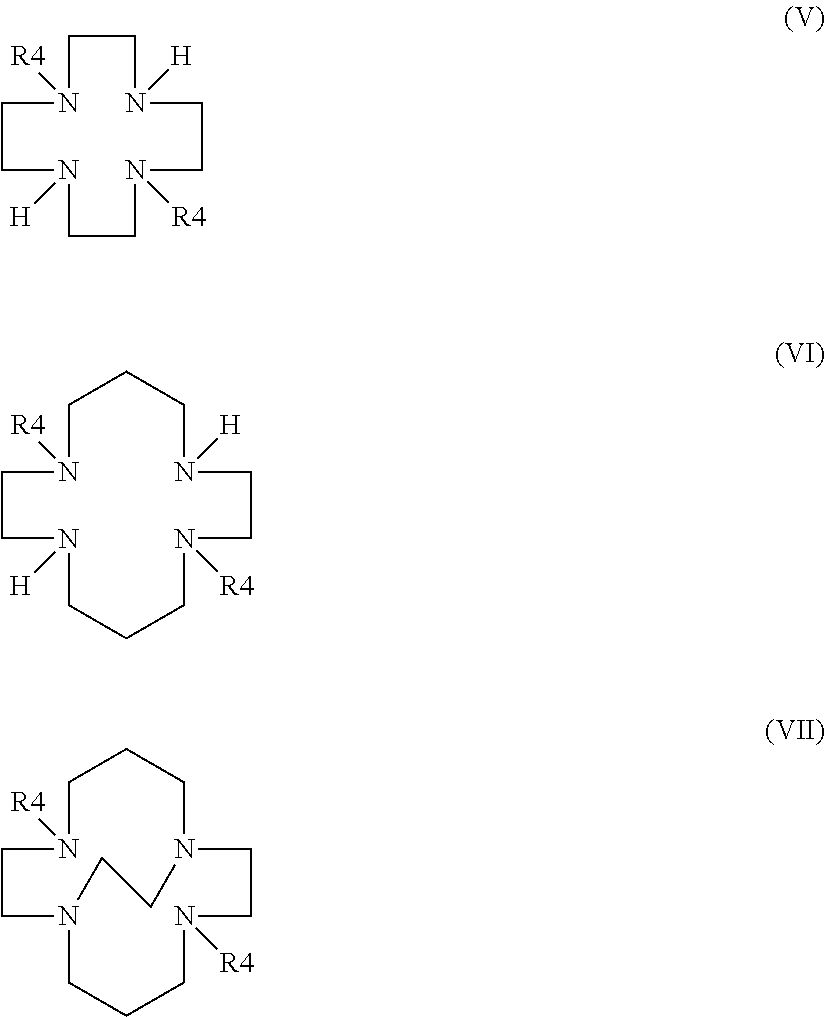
C1N([R4])CCN([H])CCCN([R4])CCN([H])CC1.N1([R4])CCN([H])CCN([R4])CCN([H])CC1.C1N([R4])CCN2CCCN([R4])CCN(CC1)CC2
